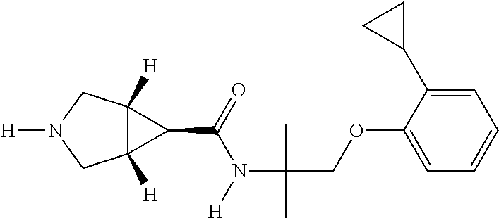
C12([H])C([H])(CN([H])C1)C2C(=O)N([H])C(C)(COC1=CC=CC=C1C1CC1)C
